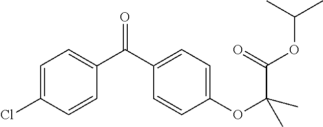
C1=C(Cl)C=CC(C(C2=CC=C(OC(C)(C(=O)OC(C)C)C)C=C2)=O)=C1
